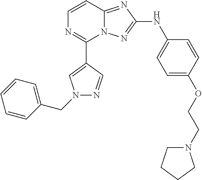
C1=CN=C(C2=CN(CC3=CC=CC=C3)N=C2)N2C1=NC(NC1=CC=C(OCCN3CCCC3)C=C1)=N2
